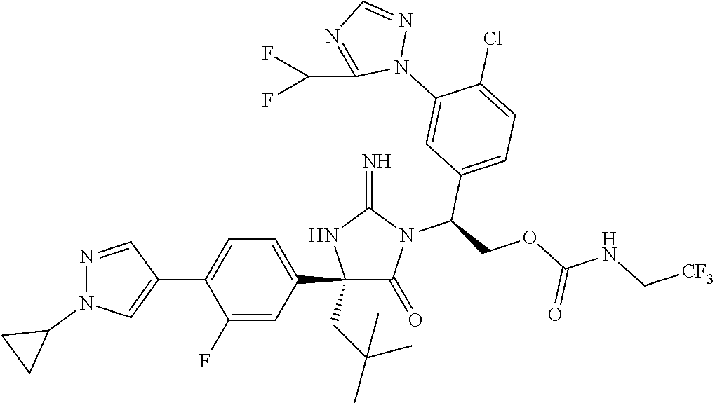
C1(C2=CC=C(C3=CN(C4CC4)N=C3)C(F)=C2)(CC(C)(C)C)C(=O)N(C(COC(NC[CF3])=O)C2=CC=C(Cl)C(N3N=CN=C3C(F)F)=C2)C(=N)N1
